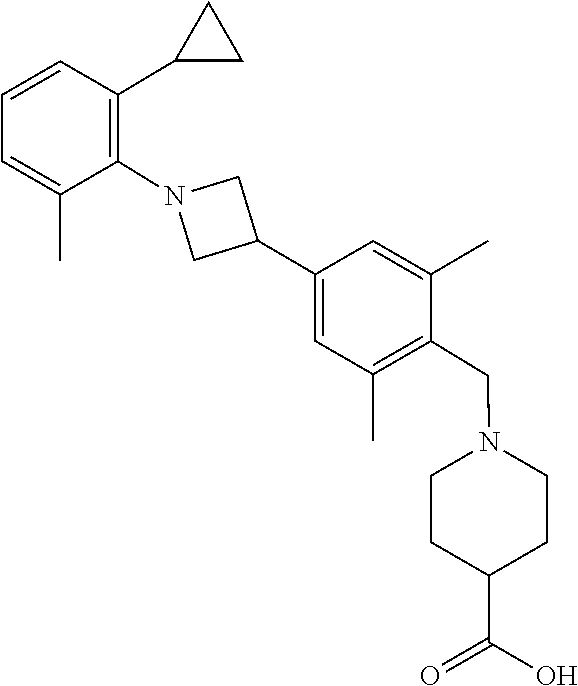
C1=CC(C2CC2)=C(N2CC(C3=CC(C)=C(CN4CCC(C(=O)O)CC4)C(C)=C3)C2)C(C)=C1
